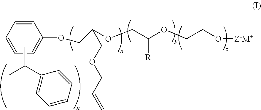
C1=CC=CC(OCC(COCC=C)OCC([R])OCCO[Z-M+])=C1.CC(C)C1=CC=CC=C1
